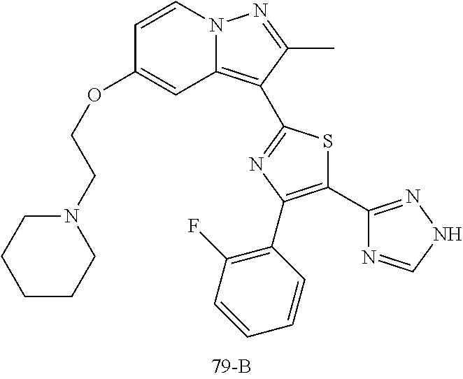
C1(OCCN2CCCCC2)=CC2=C(C3=NC(C4=C(F)C=CC=C4)=C(C4=NNC=N4)S3)C(C)=NN2C=C1
